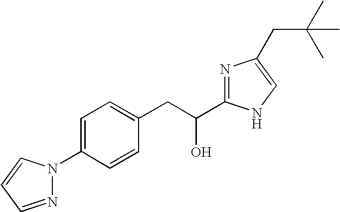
C1(N2N=CC=C2)=CC=C(CC(C2=NC(CC(C)(C)C)=CN2)O)C=C1
